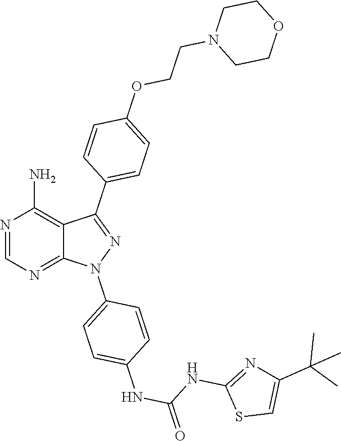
N1=CN=C2C(=C1N)C(C1=CC=C(OCCN3CCOCC3)C=C1)=NN2C1=CC=C(NC(=O)NC2=NC(C(C)(C)C)=CS2)C=C1
